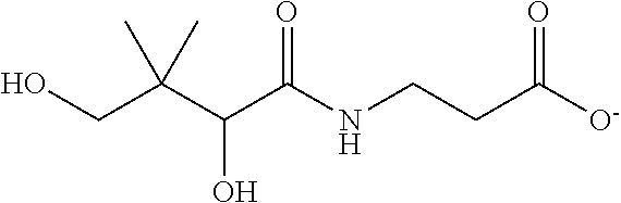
C(CC([O-])=O)NC(C(C(CO)(C)C)O)=O
